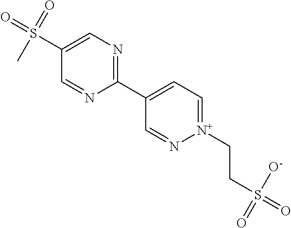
C1(S(=O)(=O)C)=CN=C(C2=CC=[N+](CCS(=O)([O-])=O)N=C2)N=C1
